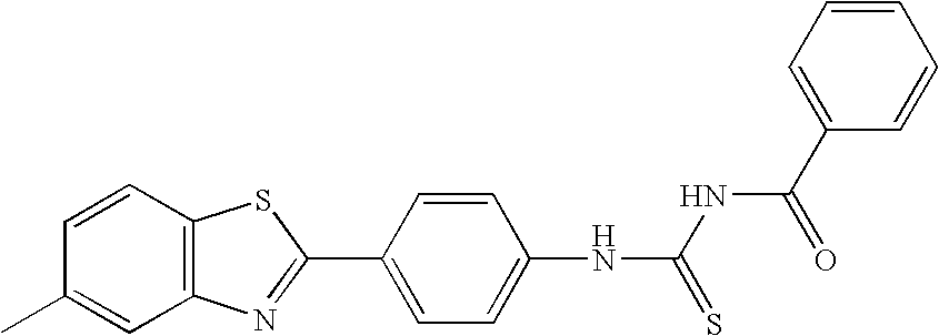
C12=C(C=CC(C)=C1)SC(C1=CC=C(NC(NC(C3=CC=CC=C3)=O)=S)C=C1)=N2
